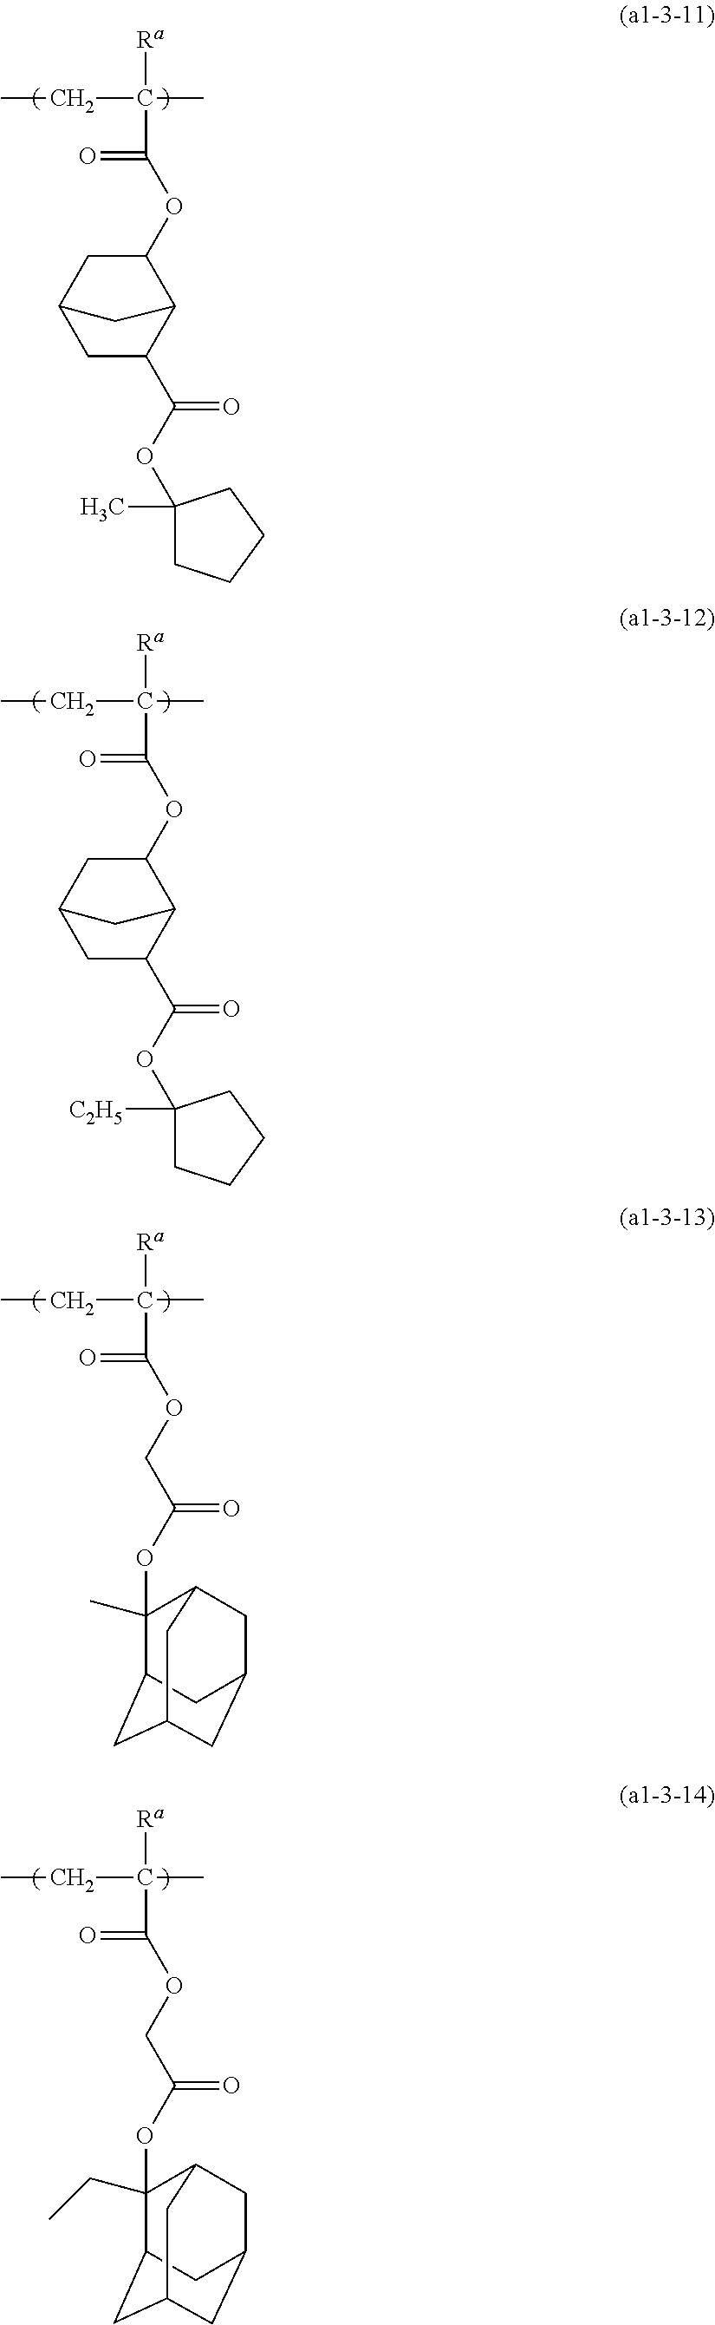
[Ra]C(C(=O)OC1CC2CC(C(OC3(C)CCCC3)=O)C1C2)(C)CC.[Ra]C(C(=O)OC1CC2CC(C(OC3([C2H5])CCCC3)=O)C1C2)(C)CC.[Ra]C(C(=O)OCC(OC1(C)C2CC3CC(CC1C3)C2)=O)(C)CC.[Ra]C(C(=O)OCC(OC1(CC)C2CC3CC(CC1C3)C2)=O)(C)CC
